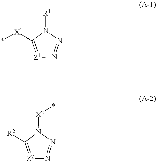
C1([X1]*)=[Z1]N=NN1[R1].C1([R2])=[Z2]N=NN1[X2]*
